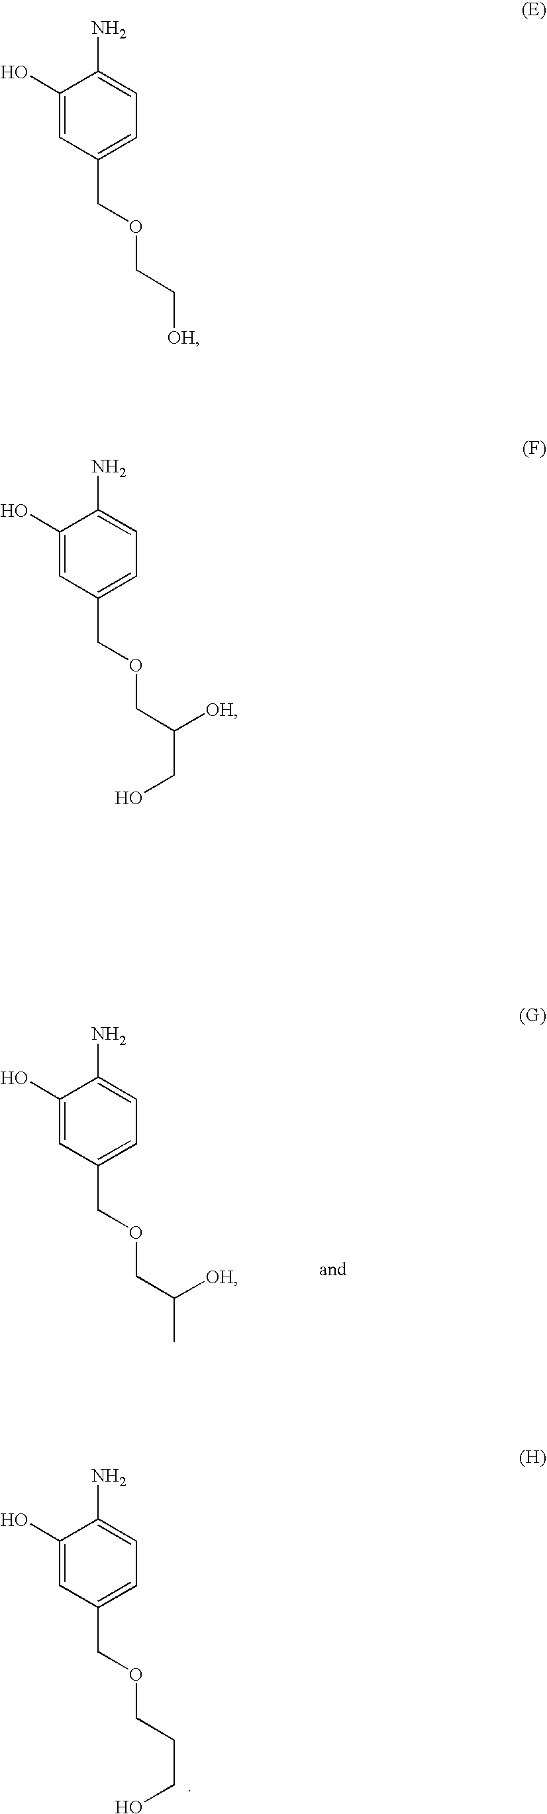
C1(O)=CC(COCC(C)[OH])=CC=C1N.C1(O)=CC(COCCCO)=CC=C1N.C1(O)=CC(COCC[OH])=CC=C1N.C1(O)=CC(COCC(CO)[OH])=CC=C1N
